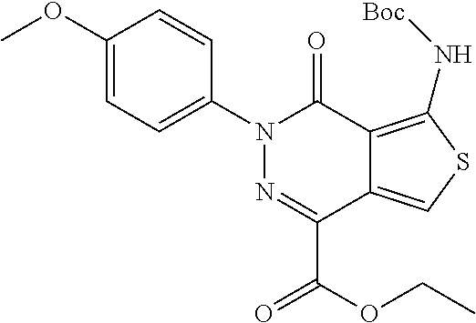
C1(OC)=CC=C(N2N=C(C(OCC)=O)C3=CSC(N[Boc])=C3C2=O)C=C1
